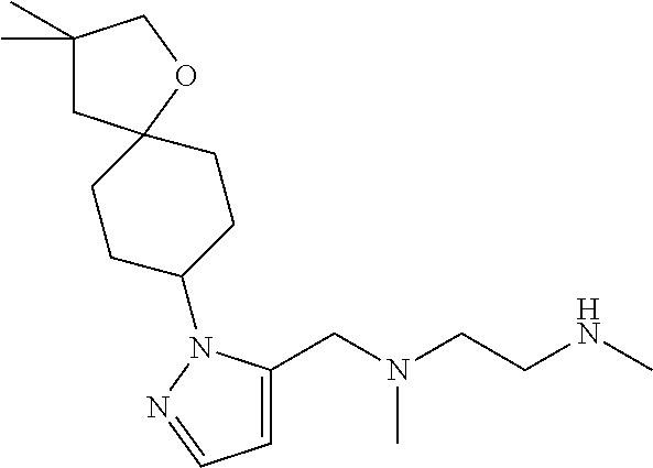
C1=C(CN(CCNC)C)N(C2CCC3(CC2)CC(C)(C)CO3)N=C1
